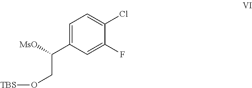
C1=C(C(CO[TBS])[MsO])C=C(F)C(Cl)=C1
